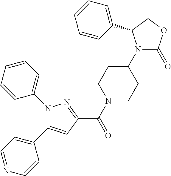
N1(C2=CC=CC=C2)C(C2=CC=NC=C2)=CC(C(=O)N2CCC(N3C(=O)OCC3C3=CC=CC=C3)CC2)=N1
